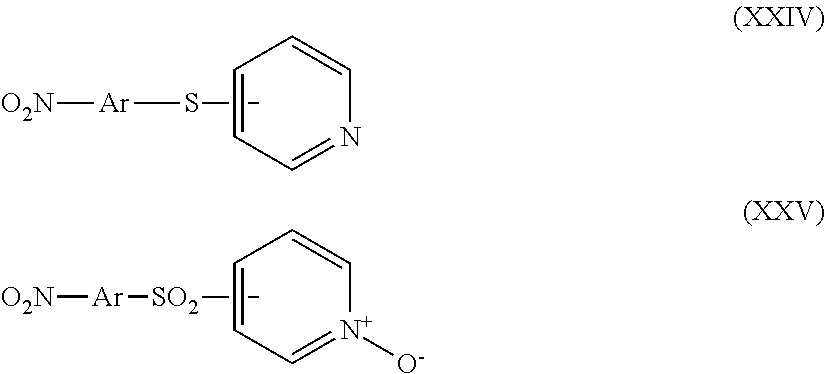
C1=NC=CC=C1.CS[Ar][O2N].C1=[N+]([O-])C=CC=C1.C[SO2][Ar][O2N]
